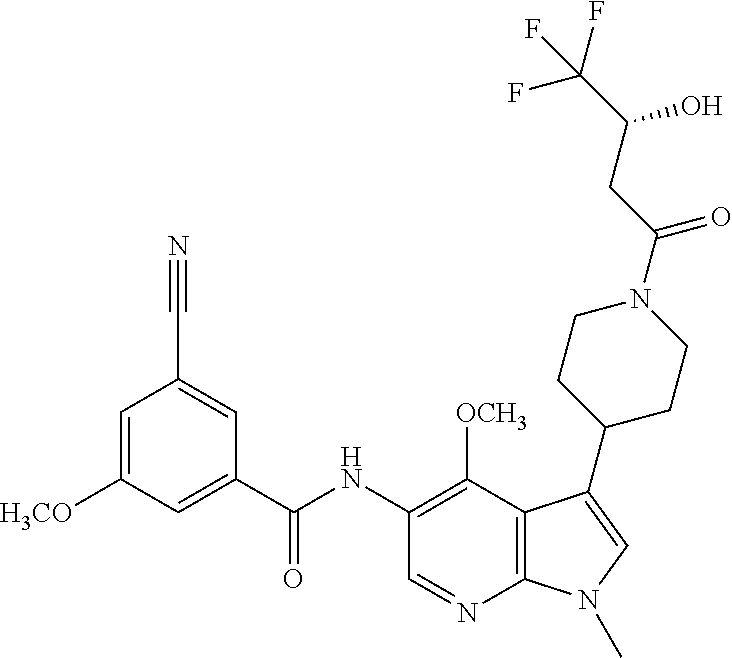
C1=C([H3CO])C=C(C(NC2=C([OCH3])C3=C(N=C2)N(C)C=C3C2CCN(C(CC(O)C(F)(F)F)=O)CC2)=O)C=C1C#N
